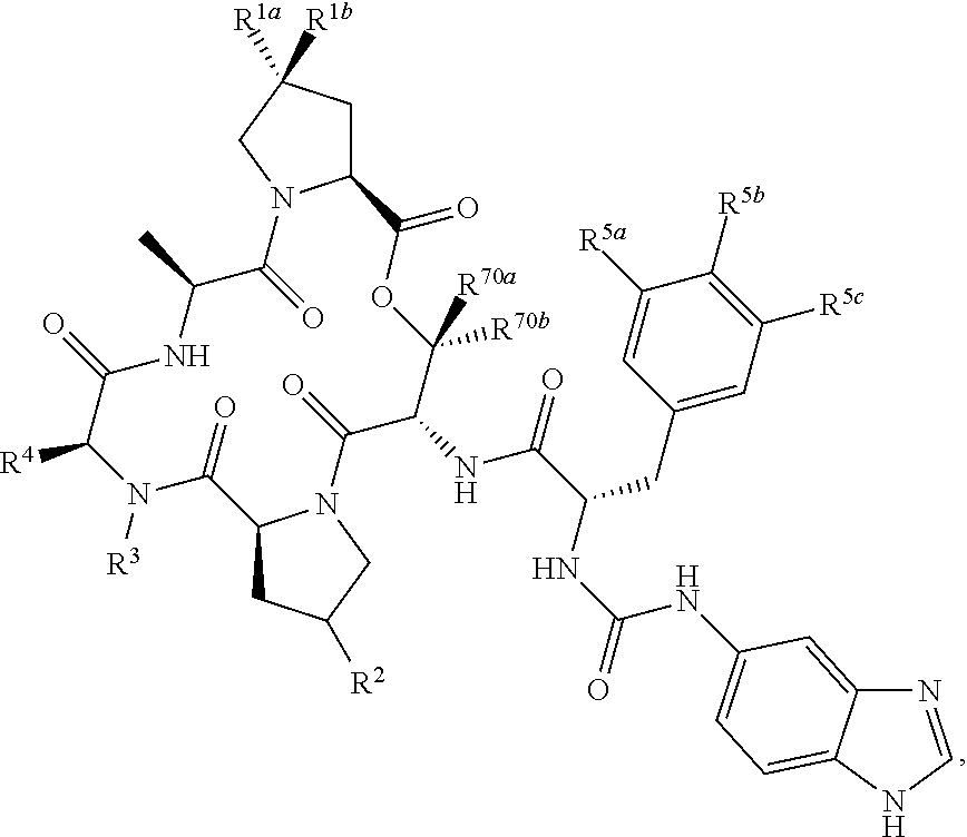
C12CC([R1b])([R1a])CN1C(=O)C(C)NC(=O)C([R4])N([R3])C(=O)C1CC([R2])CN1C(=O)C(NC(=O)C(CC1=CC([R5c])=C([R5b])C([R5a])=C1)NC(NC1=CC=C3C(=C1)N=CN3)=O)C([R70a])([R70b])OC2=O
